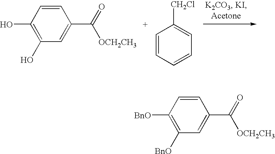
C1(O)=C(O)C=CC(C(=O)[OCH2CH3])=C1.C1=CC=CC=C1[CH2Cl].C1([BnO])=C([BnO])C=CC(C(=O)[OCH2CH3])=C1
